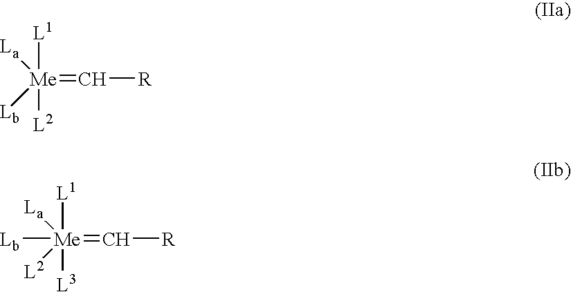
[L1][Me]([L2])(=C[R])([La])[Lb].[L1][Me]([L3])(=C[R])([La])([L2])[Lb]
